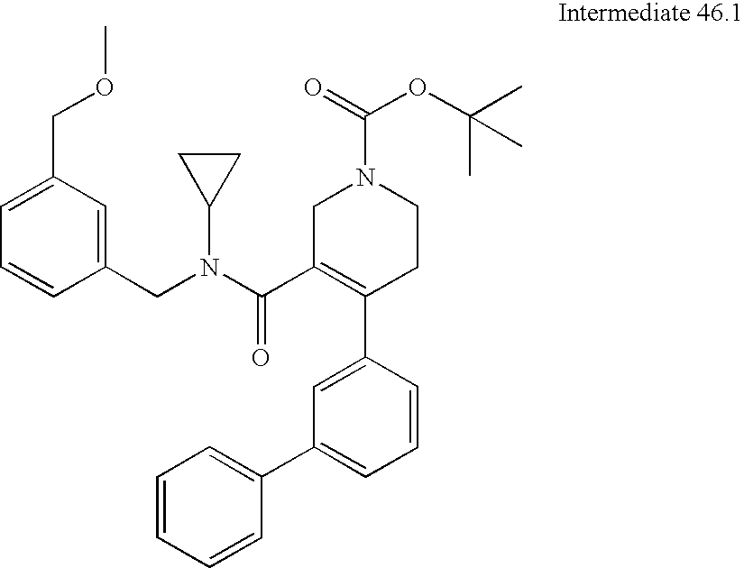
C1=CC=CC(C2=CC=CC(C3=C(C(N(CC4=CC(COC)=CC=C4)C4CC4)=O)CN(C(OC(C)(C)C)=O)CC3)=C2)=C1
